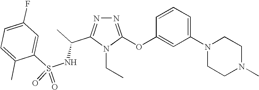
N1=C(OC2=CC(N3CCN(C)CC3)=CC=C2)N(CC)C(C(C)NS(C2=CC(F)=CC=C2C)(=O)=O)=N1
